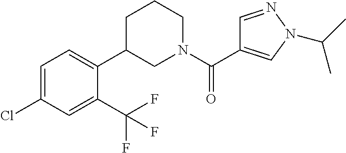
C1=C(Cl)C=C(C(F)(F)F)C(C2CN(C(=O)C3=CN(C(C)C)N=C3)CCC2)=C1
